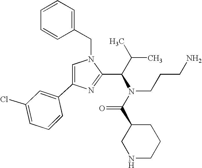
N1(CC2=CC=CC=C2)C=C(C2=CC(Cl)=CC=C2)N=C1C(C(C)C)N(C(C1CNCCC1)=O)CCCN
